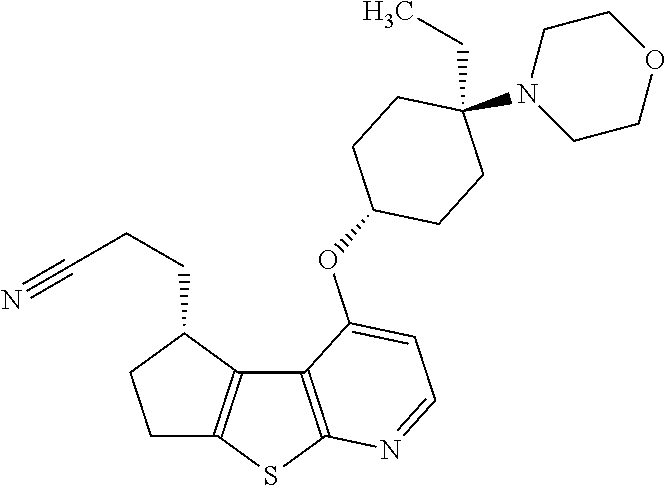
C12=C(SC3=C1C(CCC#N)CC3)N=CC=C2OC1CCC(CC)(N2CCOCC2)CC1
